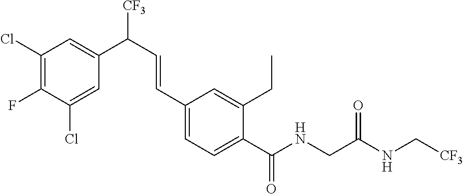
C1(Cl)=C(F)C(Cl)=CC(C([CF3])C=CC2=CC=C(C(NCC(NC[CF3])=O)=O)C(CC)=C2)=C1
